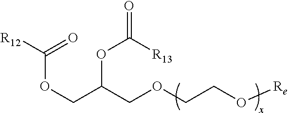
O(CC(COCCO[Re])OC([R13])=O)C([R12])=O
